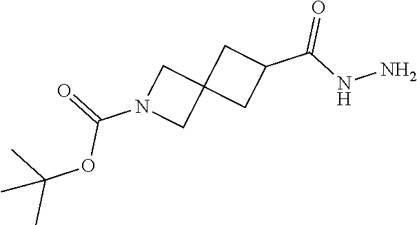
C(C1CC2(C1)CN(C(OC(C)(C)C)=O)C2)(NN)=O
